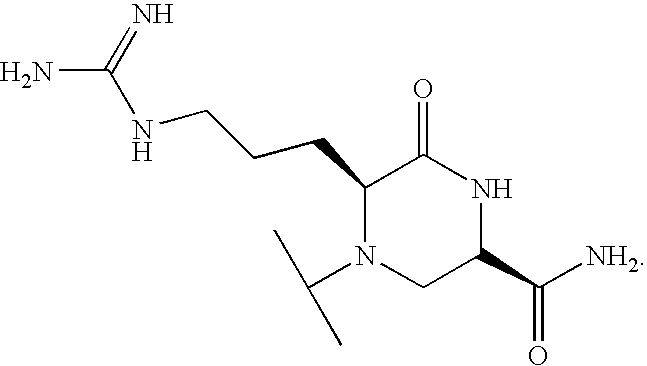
C1(CCCNC(N)=N)N(C(C)C)CC(C([NH2])=O)NC1=O
